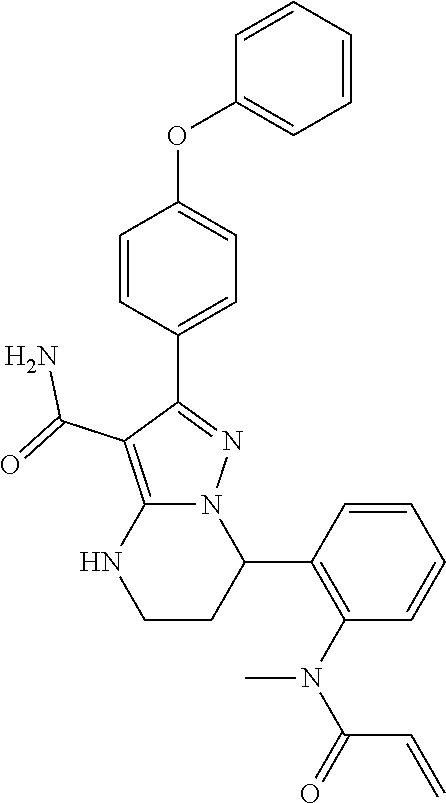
C1=CC=CC=C1OC1=CC=C(C2=NN3C(=C2C(=O)N)NCCC3C2=C(N(C)C(=O)C=C)C=CC=C2)C=C1
